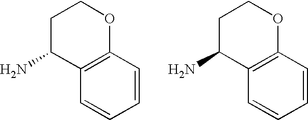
C1C(N)C2=C(OC1)C=CC=C2.C1C(N)C2=C(OC1)C=CC=C2
